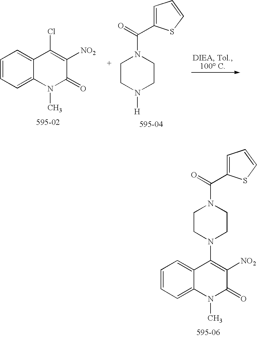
C1=CC=C2C(=C1)C(Cl)=C([NO2])C(=O)N2C.C1CN([H])CCN1C(C1=CC=CS1)=O.C1=CC=C2C(=C1)C(N1CCN(C(C3=CC=CS3)=O)CC1)=C([NO2])C(=O)N2C
